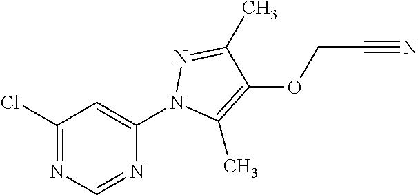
C1(Cl)=NC=NC(N2C(C)=C(OCC#N)C(C)=N2)=C1
